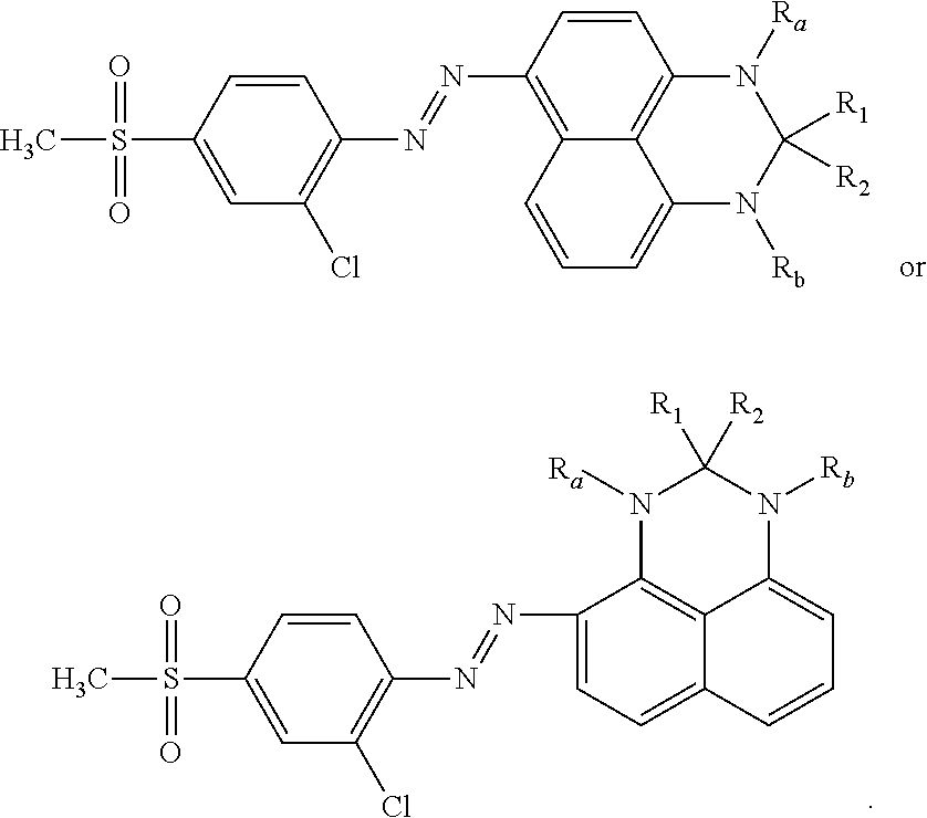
C1=CC(S(=O)(=O)C)=CC(Cl)=C1N=NC1=C2C3=C(C=C1)N([Ra])C([R1])([R2])N([Rb])C3=CC=C2.C1=CC(S(=O)(=O)C)=CC(Cl)=C1N=NC1=CC=C2C3=C1N([Ra])C([R1])([R2])N([Rb])C3=CC=C2
